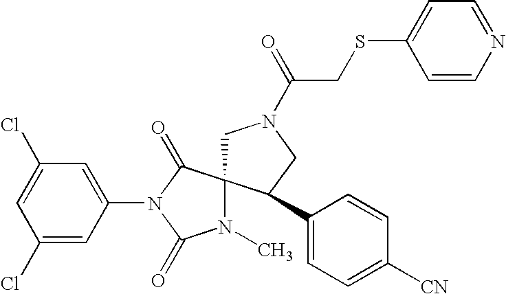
C1=C(Cl)C=C(N2C(=O)N(C)C3(C2=O)CN(C(=O)CSC2=CC=NC=C2)CC3C2=CC=C([CN])C=C2)C=C1Cl
